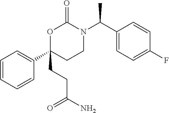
C1=CC=CC(C2(CCC(N)=O)CCN(C(C3=CC=C(F)C=C3)C)C(=O)O2)=C1
